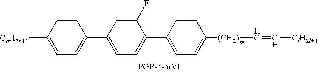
C1=CC(C2=CC=C(C3=CC=C([(CH2)]C=C[ClH2l+1])C=C3)C(F)=C2)=CC=C1[CnH2n+1]
